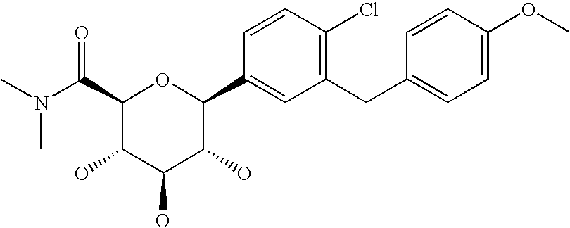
C1(C(N(C)C)=O)C(O)C(O)C(O)C(C2=CC(CC3=CC=C(OC)C=C3)=C(Cl)C=C2)O1
